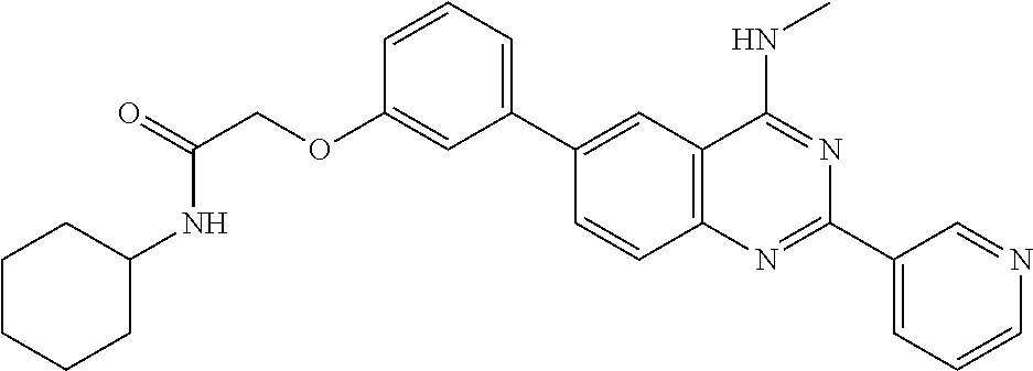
C1(C2=CC3=C(C=C2)N=C(C2=CC=CN=C2)N=C3NC)=CC=CC(OCC(NC2CCCCC2)=O)=C1
